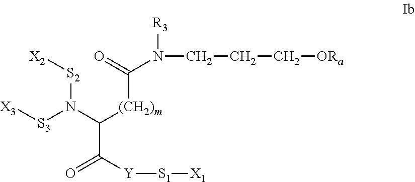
[X3][S3]N([S2][X2])C([(CH2)m]C(=O)N([R3])CCC[ORa])C([Y][S1][X1])=O
